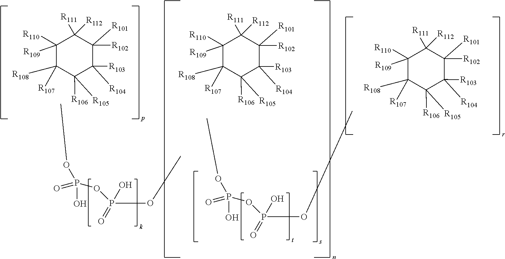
C1([R110])([R109])C([R107])([R108])C([R105])([R106])C([R103])([R104])C([R101])([R102])C1([R111])[R112].C1([R110])([R109])C([R107])([R108])C([R105])([R106])C([R103])([R104])C([R101])([R102])C1([R111])[R112].C1([R110])([R109])C([R107])([R108])C([R105])([R106])C([R103])([R104])C([R101])([R102])C1([R111])[R112].P(O)(=O)(OC)OP(OC)(=O)O.P(O)(=O)(OC)OP(OC)(=O)O
